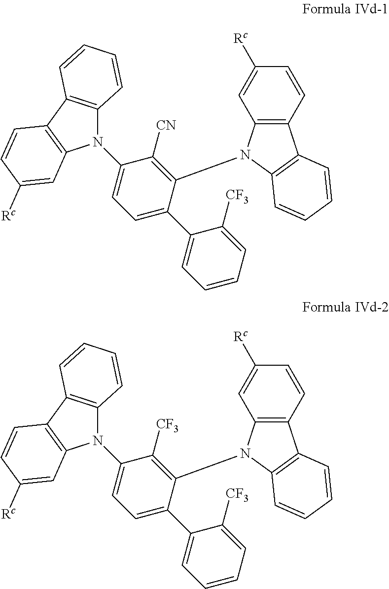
C12=C(C3=C(C=C([Rc])C=C3)N1C1=CC=C(C3=CC=CC=C3[CF3])C(N3C4=C(C=CC([Rc])=C4)C4=C3C=CC=C4)=C1[CN])C=CC=C2.C12=C(C3=C(C=C([Rc])C=C3)N1C1=CC=C(C3=CC=CC=C3[CF3])C(N3C4=C(C=CC([Rc])=C4)C4=C3C=CC=C4)=C1[CF3])C=CC=C2
